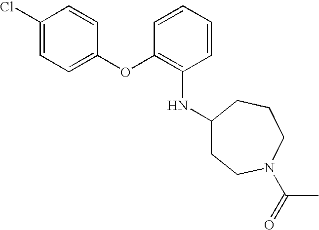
C1(Cl)=CC=C(OC2=C(NC3CCN(C(=O)C)CCC3)C=CC=C2)C=C1
